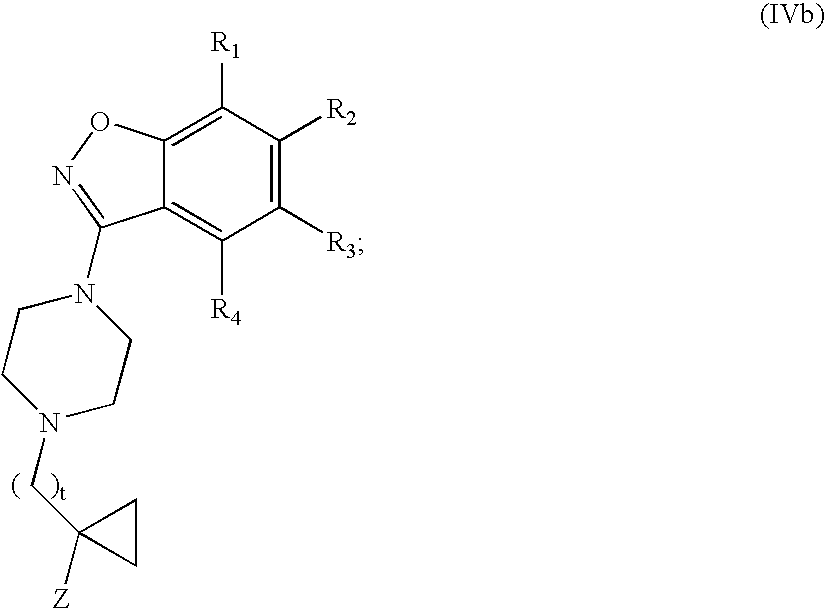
C1([R3])=C([R2])C([R1])=C2C(=C1[R4])C(N1CCN(CC3([Z])CC3)CC1)=NO2
